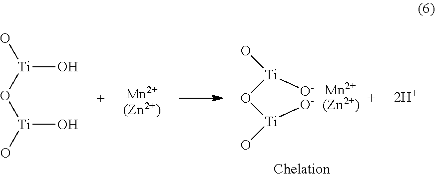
[Mn].[(Zn2+)].[Ti](O[Ti](O)O)(O)O.[2H+].[Ti](O[Ti](O)[O-])(O)[O-].[Mn].[(Zn2+)]
